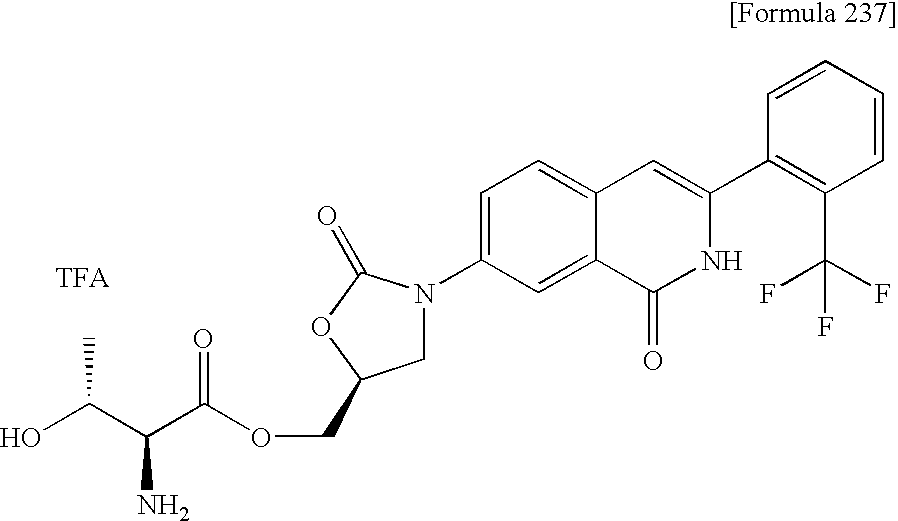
OC(C(C(OCC1CN(C2=CC=C3C(=C2)C(=O)NC(C2=C(C(F)(F)F)C=CC=C2)=C3)C(=O)O1)=O)N)C
